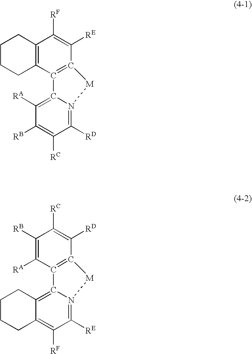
C12=C(CCCC1)C1=C(C([RE])=C2[RF])[M]N2=C([RD])C([RC])=C([RB])C([RA])=C12.C1([RB])=C([RA])C2=C(C([RD])=C1[RC])[M]N1=C([RE])C([RF])=C3C(=C21)CCCC3
